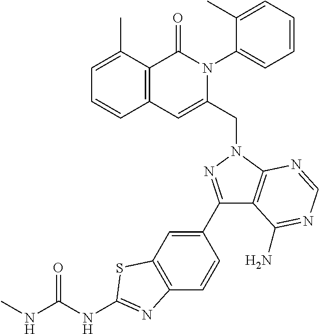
C1=C(C)C2=C(C=C1)C=C(CN1C3=C(C(C4=CC5=C(C=C4)N=C(NC(NC)=O)S5)=N1)C(N)=NC=N3)N(C1=CC=CC=C1C)C2=O
